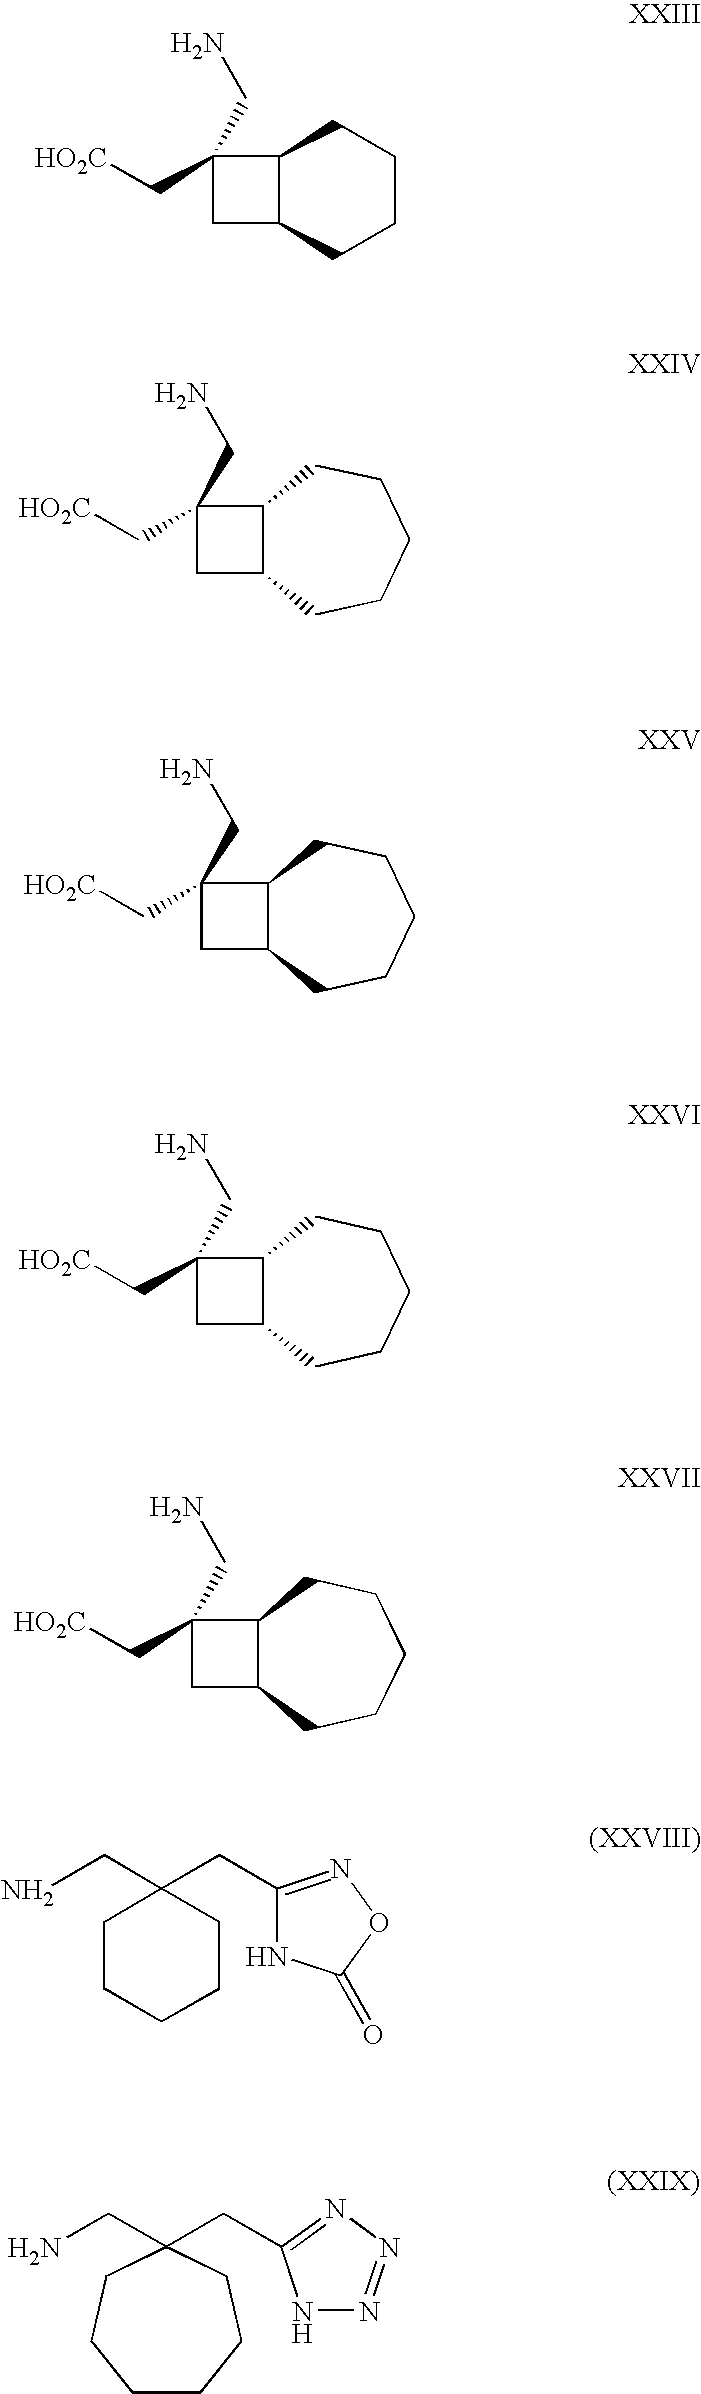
C1(C[HO2C])(CN)CC2C1CCCC2.C1(C[HO2C])(CN)CC2C1CCCCC2.C1(C[HO2C])(CN)CC2C1CCCCC2.C1(C[HO2C])(CN)CC2C1CCCCC2.C1(C[HO2C])(CN)CC2C1CCCCC2.C1(CC2(CN)CCCCC2)=NOC(=O)N1.C(C1(CN)CCCCCC1)C1=NN=NN1
